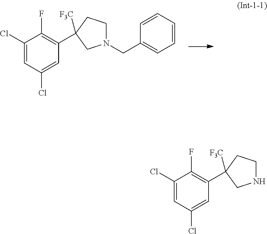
ClC1=CC(Cl)=CC(C2([F3C])CCN(CC3=CC=CC=C3)C2)=C1F.ClC1=CC(Cl)=CC(C2([F3C])CCNC2)=C1F
